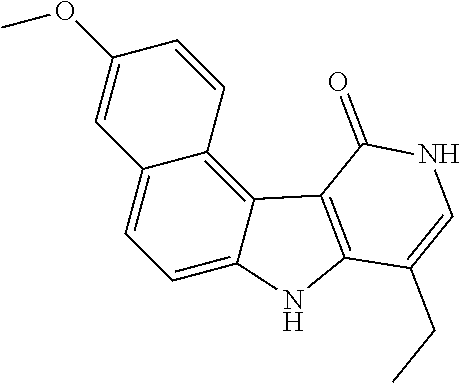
C1=C2C(=C3C(=C1)C=C(OC)C=C3)C1=C(N2)C(CC)=CNC1=O
